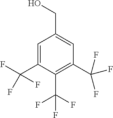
C1=C(C(F)(F)F)C(C(F)(F)F)=C(C(F)(F)F)C=C1CO
